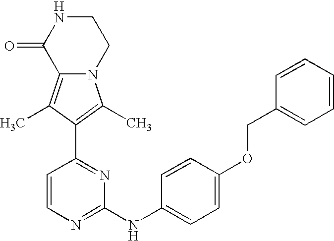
N12C(=C(C)C(C3=NC(NC4=CC=C(OCC5=CC=CC=C5)C=C4)=NC=C3)=C1C)C(=O)NCC2
